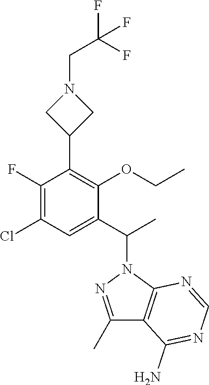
C(CN1CC(C2=C(OCC)C(C(C)N3N=C(C)C4=C3N=CN=C4N)=CC(Cl)=C2F)C1)(F)(F)F
